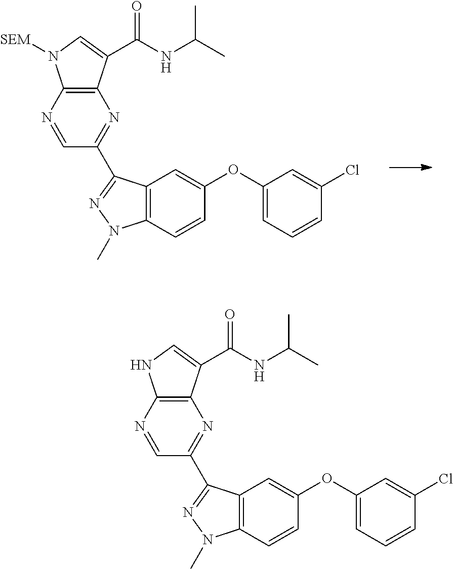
C12=C(C(C(NC(C)C)=O)=CN1[SEM])N=C(C1=NN(C)C3=C1C=C(OC1=CC=CC(Cl)=C1)C=C3)C=N2.C12=C(C(C(NC(C)C)=O)=CN1)N=C(C1=NN(C)C3=C1C=C(OC1=CC=CC(Cl)=C1)C=C3)C=N2
